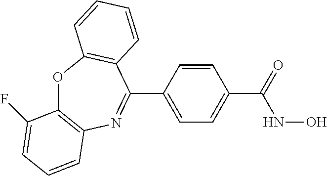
O1C2=C(N=C(C3=CC=C(C(NO)=O)C=C3)C3=C1C=CC=C3)C=CC=C2F
